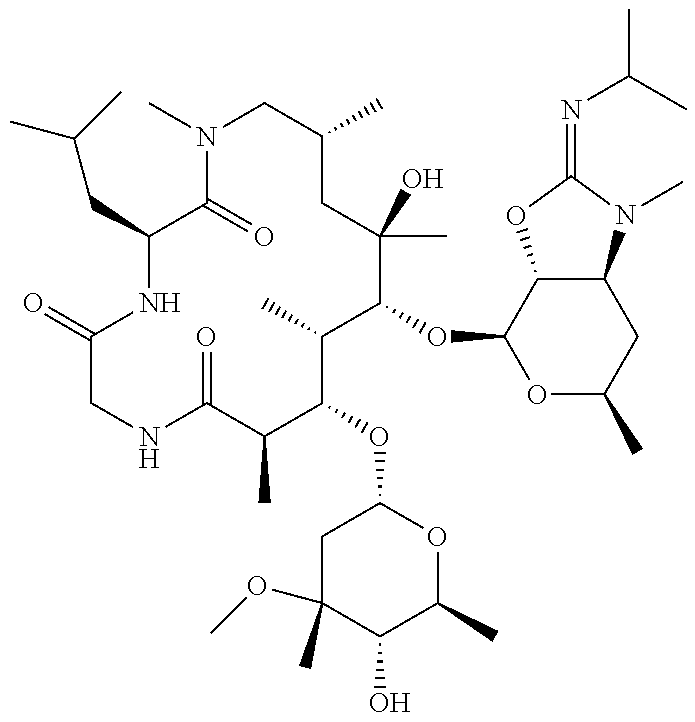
N1C(CC(C)C)C(=O)N(C)CC(C)CC(C)(O)C(OC2OC(C)CC3C2OC(=NC(C)C)N3C)C(C)C(OC2CC(OC)(C)C(O)C(C)O2)C(C)C(=O)NCC1=O
